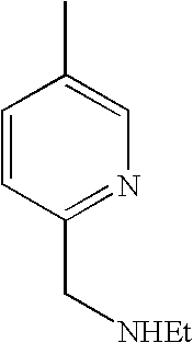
CC1=CN=C(C[NHEt])C=C1
